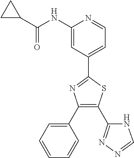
C1(C2=CC=CC=C2)=C(C2=NN=CN2)SC(C2=CC=NC(NC(C3CC3)=O)=C2)=N1
